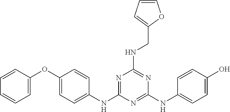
C1(OC2=CC=CC=C2)=CC=C(NC2=NC(NCC3=CC=CO3)=NC(NC3=CC=C(O)C=C3)=N2)C=C1
